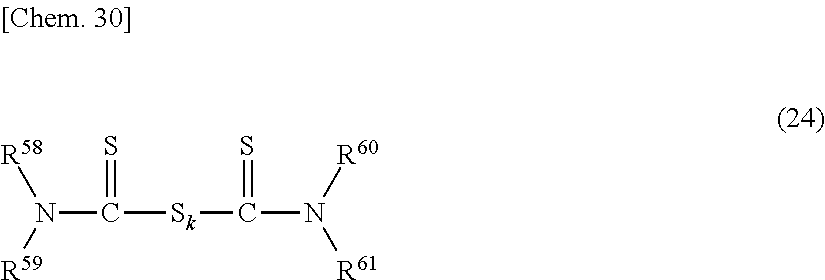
C([Sk]C(N([R60])[R61])=S)(=S)N([R59])[R58]
